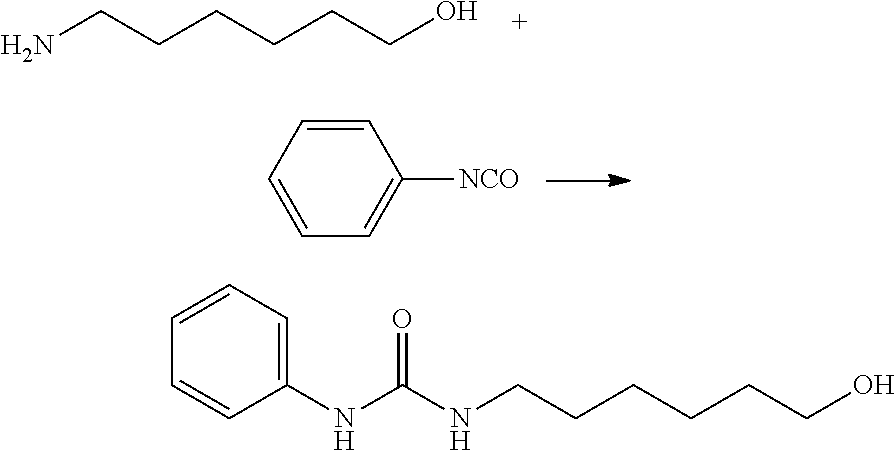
NCCCCCCO.C1=CC=CC=C1[NCO].C1(NC(NCCCCCCO)=O)=CC=CC=C1
